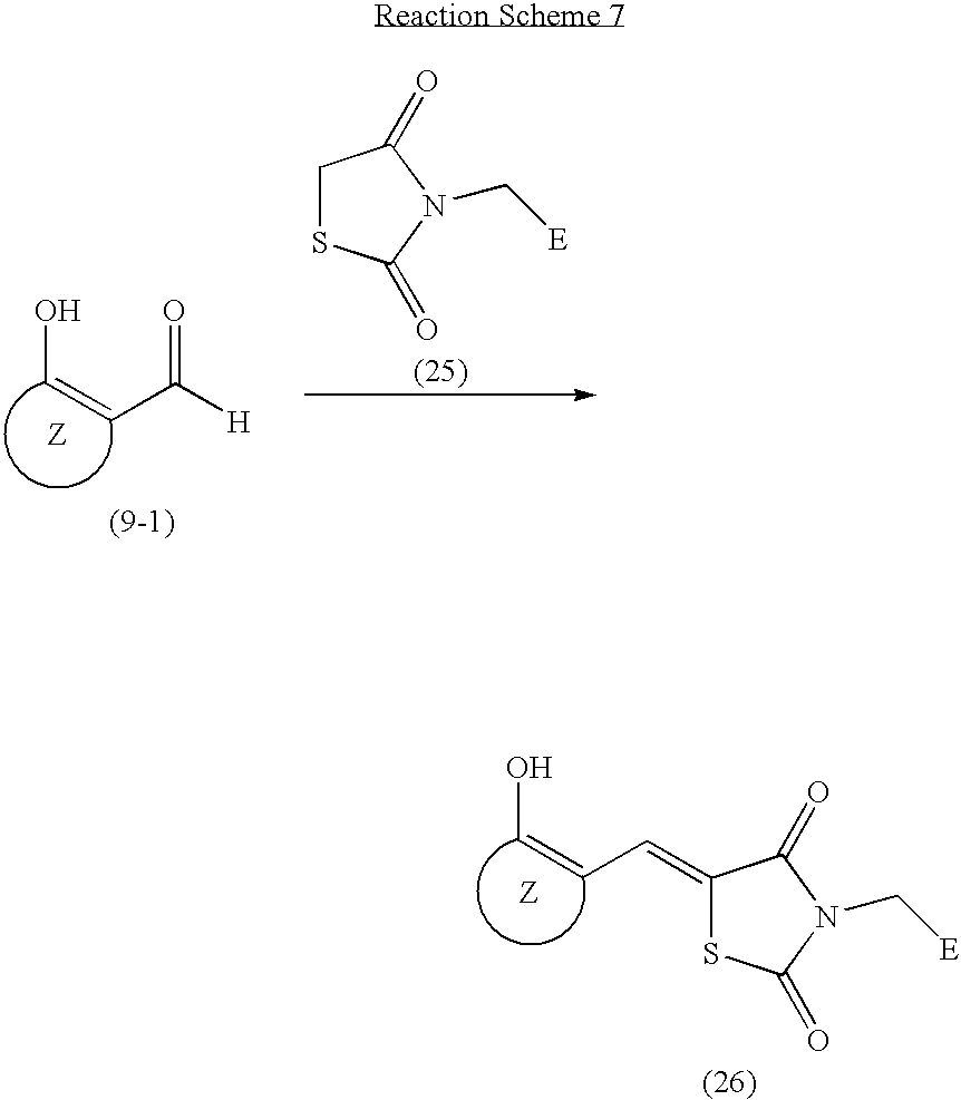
OC=CC([H])=O.S1CC(=O)N(C[E])C1=O.OC=CC=C1SC(=O)N(C[E])C1=O
